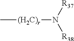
C[(H2C)r]N([R38])[R37]
